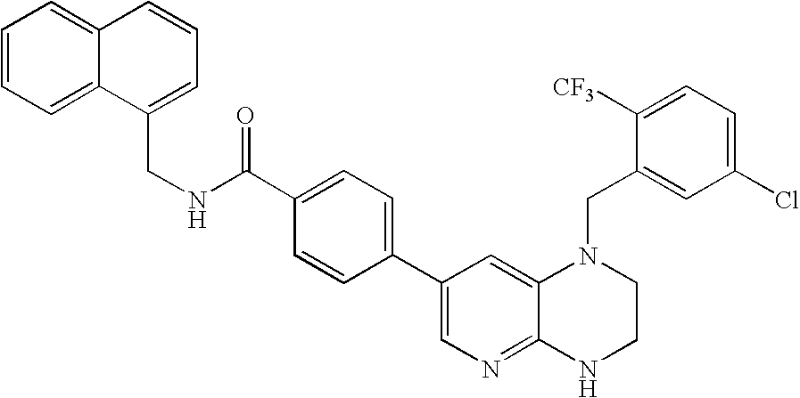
N(CC1=CC=CC2=CC=CC=C12)C(C1=CC=C(C2=CN=C3C(=C2)N(CC2=CC(Cl)=CC=C2[CF3])CCN3)C=C1)=O
